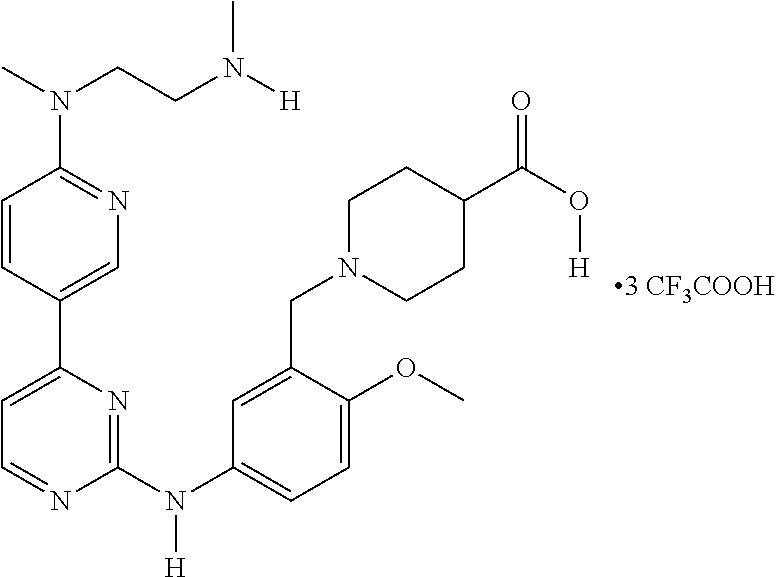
C1=CC(C2=CC=NC(N([H])C3=CC=C(OC)C(CN4CCC(C(O[H])=O)CC4)=C3)=N2)=CN=C1N(C)CCN([H])C
